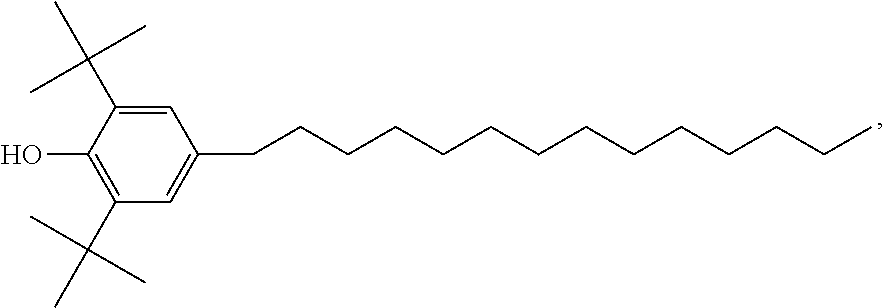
C1=C(C(C)(C)C)C(O)=C(C(C)(C)C)C=C1CCCCCCCCCCCCCC
